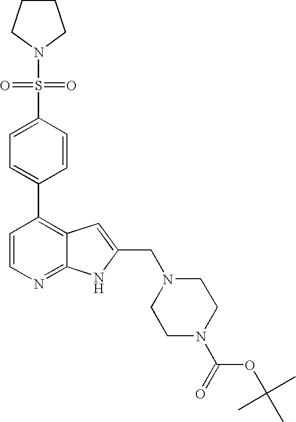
C1(C2=C3C(=NC=C2)NC(CN2CCN(C(=O)OC(C)(C)C)CC2)=C3)=CC=C(S(N2CCCC2)(=O)=O)C=C1
